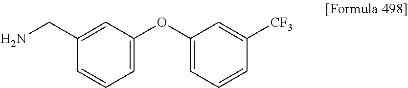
NCC1=CC(OC2=CC=CC([CF3])=C2)=CC=C1
